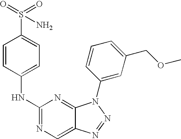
C1(NC2=CC=C(S(=O)(=O)N)C=C2)=NC=C2C(=N1)N(C1=CC(COC)=CC=C1)N=N2
